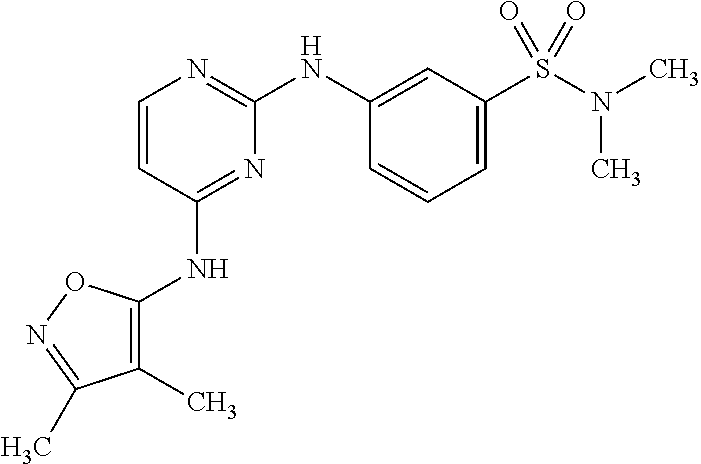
C1=CC(NC2=C(C)C(C)=NO2)=NC(NC2=CC(S(N(C)C)(=O)=O)=CC=C2)=N1
